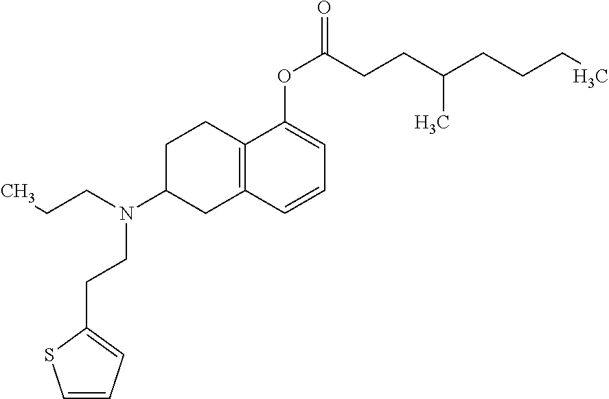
C1C2=C(CC(N(CCC)CCC3=CC=CS3)C1)C=CC=C2OC(CCC(CCCC)C)=O
